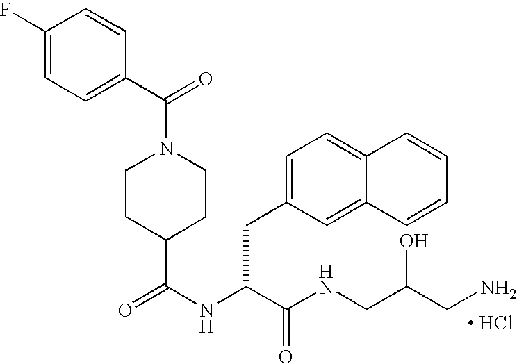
[ HCl].C1(C(NC(C(NCC(CN)O)=O)CC2=CC=C3C(=C2)C=CC=C3)=O)CCN(C(C2=CC=C(F)C=C2)=O)CC1
